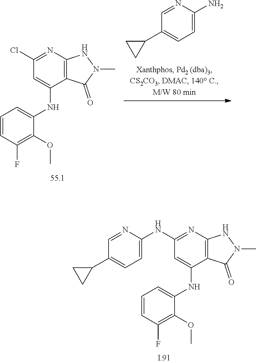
C12=C(N=C(Cl)C=C1NC1=CC=CC(F)=C1OC)NN(C)C2=O.C1=NC(N)=CC=C1C1CC1.C12=C(N=C(NC3=CC=C(C4CC4)C=N3)C=C1NC1=CC=CC(F)=C1OC)NN(C)C2=O
